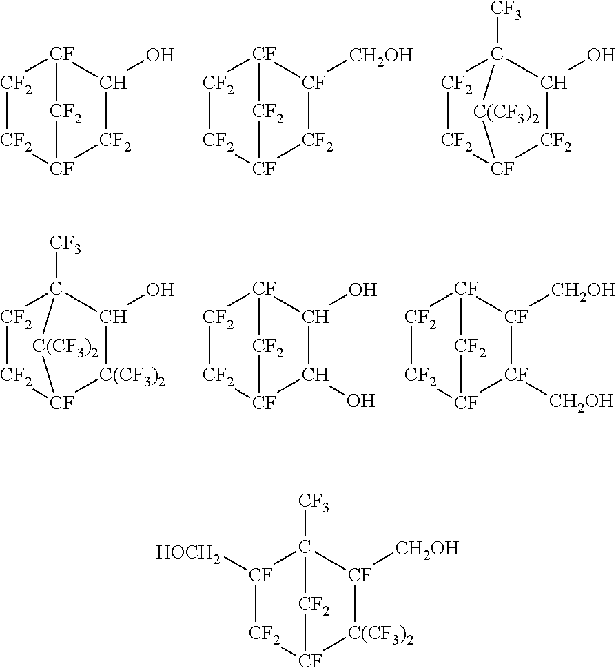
[CF2]1[CF2][CF]2[CF2]C(O)C1([CF3])[C(CF3)2]2.[CF2]1[CF2][CF]2[CF2]C(O)[CF]1[CF2]2.[CF2]1[CF2][CF]2[CF2][CF]([CH2OH])[CF]1[CF2]2.[CF2]1[CF2][CF]2[C(CF3)2]C(O)C1([CF3])[C(CF3)2]2.[CF2]1[CF2][CF]2C(O)C(O)[CF]1[CF2]2.[CF2]1[CF2][CF]2[CF]([CH2OH])[CF]([CH2OH])[CF]1[CF2]2.[CF]1([HOCH2])[CF2][CF]2[C(CF3)2][CF]([CH2OH])C1([CF3])[CF2]2
